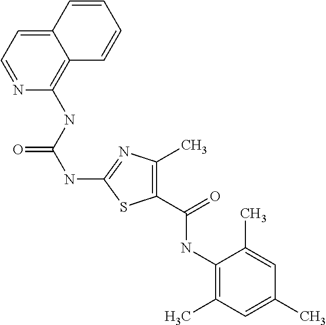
N1=CC=C2C(=C1NC(NC1=NC(C)=C(C(NC3=C(C)C=C(C)C=C3C)=O)S1)=O)C=CC=C2
